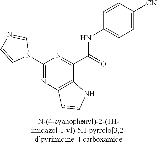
C1(N2C=NC=C2)=NC2=C(C(C(=O)NC3=CC=C([CN])C=C3)=N1)NC=C2
